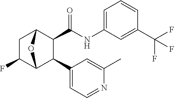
C1C(F)C2C(C3=CC=NC(C)=C3)C(C(NC3=CC=CC(C(F)(F)F)=C3)=O)C1O2
